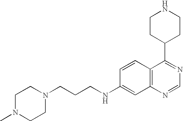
C(CCNC1=CC2=C(C=C1)C(C1CCNCC1)=NC=N2)N1CCN(C)CC1
